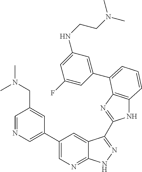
C1(C2=CN=C3C(=C2)C(C2=NC4=C(N2)C=CC=C4C2=CC(NCCN(C)C)=CC(F)=C2)=NN3)=CN=CC(CN(C)C)=C1
